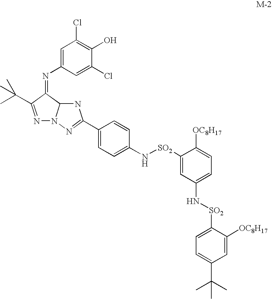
C1=C(N=C2C(C(C)(C)C)=NN3C2NC(C2=CC=C(N[SO2]C4=CC(N[SO2]C5=CC=C(C(C)(C)C)C=C5[OC8H17])=CC=C4[OC8H17])C=C2)=N3)C=C(Cl)C(O)=C1Cl
